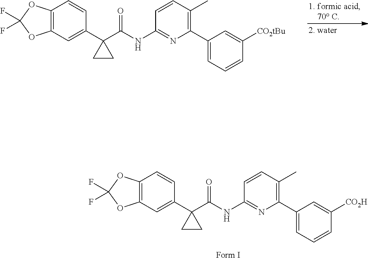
C12=C(C=C(C3(C(=O)NC4=NC(C5=CC=CC([CO2H])=C5)=C(C)C=C4)CC3)C=C1)OC(F)(F)O2.[Form I].C12=C(C=C(C3(C(=O)NC4=NC(C5=CC=CC([CO2tBu])=C5)=C(C)C=C4)CC3)C=C1)OC(F)(F)O2
